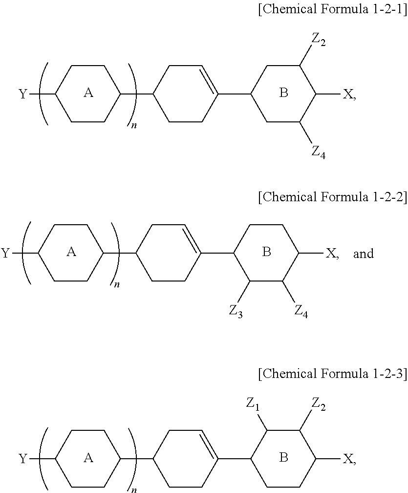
C1CC(C2CCC(C3CC([Z4])C([X])C([Z2])C3)=CC2)CCC1[Y].[A].B.C1CC(C2CCC(C3C([Z3])C([Z4])C([X])CC3)=CC2)CCC1[Y].[A].B.C1CC(C2CCC(C3CCC([X])C([Z2])C3[Z1])=CC2)CCC1[Y].[A].B
